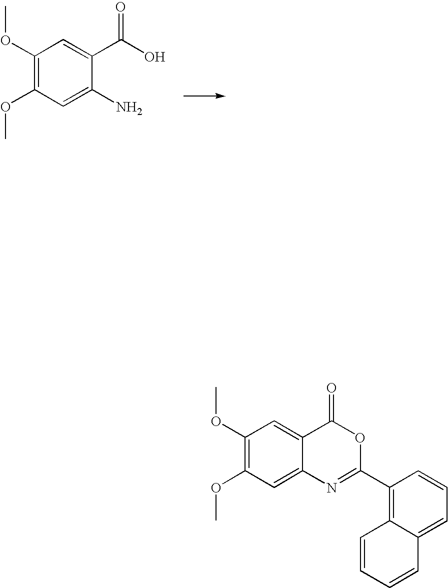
C1(OC)=C(OC)C=C(N)C(C(O)=O)=C1.C1(OC)=C(OC)C=C2C(=C1)C(=O)OC(C1=C3C(=CC=C1)C=CC=C3)=N2
